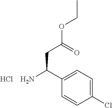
C1(Cl)=CC=C(C(N)CC(OCC)=O)C=C1.Cl
